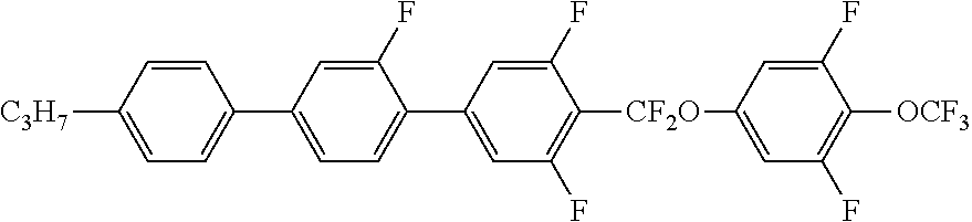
C1=C([C3H7])C=CC(C2=CC=C(C3=CC(F)=C([CF2O]C4=CC(F)=C([OCF3])C(F)=C4)C(F)=C3)C(F)=C2)=C1
